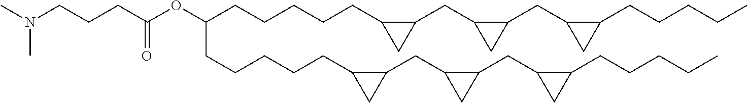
O(C(CCCCCC1C(CC2C(CC3C(CCCCC)C3)C2)C1)CCCCCC1C(CC2C(CC3C(CCCCC)C3)C2)C1)C(CCCN(C)C)=O
